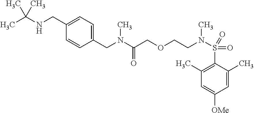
C1=C(C)C(S(N(CCOCC(N(CC2=CC=C(CNC(C)(C)C)C=C2)C)=O)C)(=O)=O)=C(C)C=C1[OMe]
